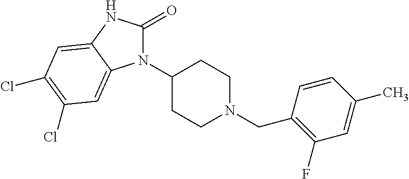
N1(C2CCN(CC3=C(F)C=C(C)C=C3)CC2)C(=O)NC2=CC(Cl)=C(Cl)C=C12
